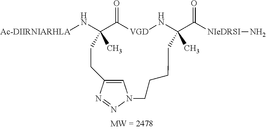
[Ac-DIIRNIARHLA]NC1(C)C(=O)[VGD]NC(C([NIeDRSI]N)=O)(C)CCCCN2C=C(N=N2)CC1
